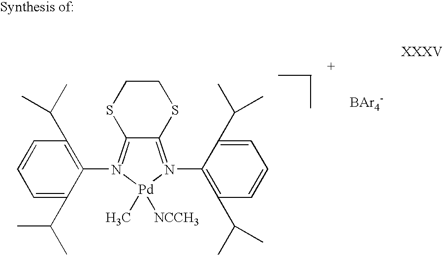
C12=N(C3=C(C(C)C)C=CC=C3C(C)C)[Pd](C)([NCCH3])N(C3=C(C(C)C)C=CC=C3C(C)C)=C1SCCS2
